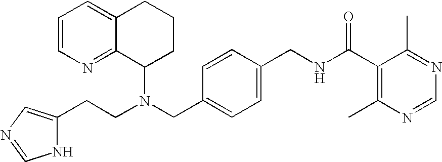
N(CC1=CC=C(CNC(C2=C(C)N=CN=C2C)=O)C=C1)(C1CCCC2=CC=CN=C12)CCC1=CN=CN1
